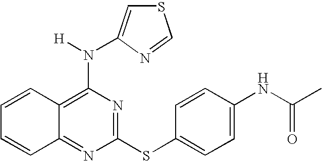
C12=NC(SC3=CC=C(NC(C)=O)C=C3)=NC(N([H])C3=CSC=N3)=C1C=CC=C2
